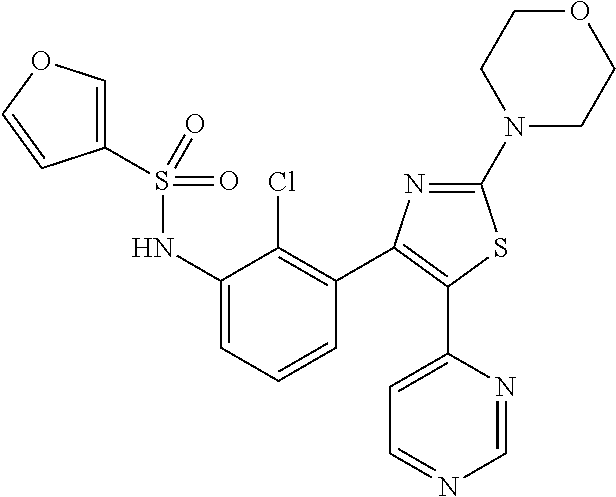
C1(S(=O)(=O)NC2=CC=CC(C3=C(C4=CC=NC=N4)SC(N4CCOCC4)=N3)=C2Cl)=COC=C1
